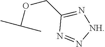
N1=N[NH]N=C1COC(C)C
